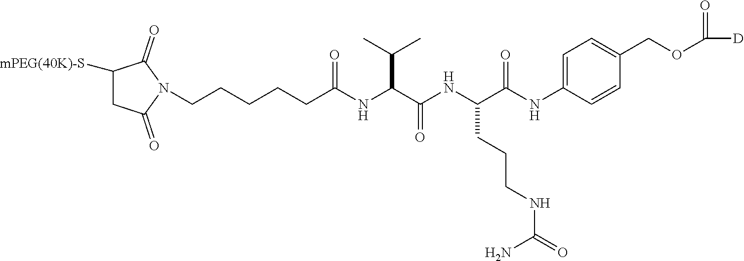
C1([mPEG(40K)-S])CC(=O)N(CCCCCC(NC(C(NC(C(NC2=CC=C(COC(=O)[D])C=C2)=O)CCCNC(=O)N)=O)C(C)C)=O)C1=O
